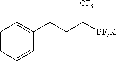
C(C([CF3])[BF3K])CC1=CC=CC=C1
